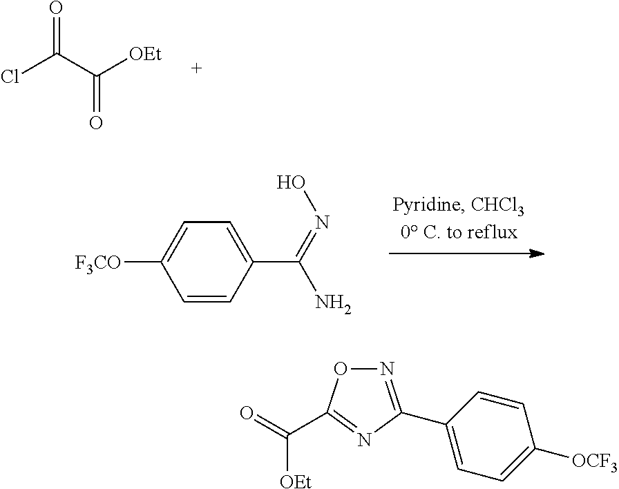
ClC(C([OEt])=O)=O.C1=CC(C(=NO)N)=CC=C1[F3CO].N1=C(C2=CC=C([OCF3])C=C2)N=C(C(=O)[OEt])O1
